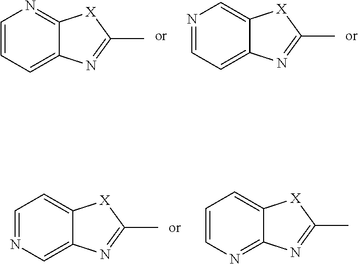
C1=CC=C2C(=N1)[X]C(C)=N2.N1=CC=C2C(=C1)[X]C(C)=N2.C1=NC=C2C(=C1)[X]C(C)=N2.C1=CN=C2C(=C1)[X]C(C)=N2
